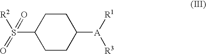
C1CC([A]([R3])[R1])CCC1S([R2])(=O)=O
